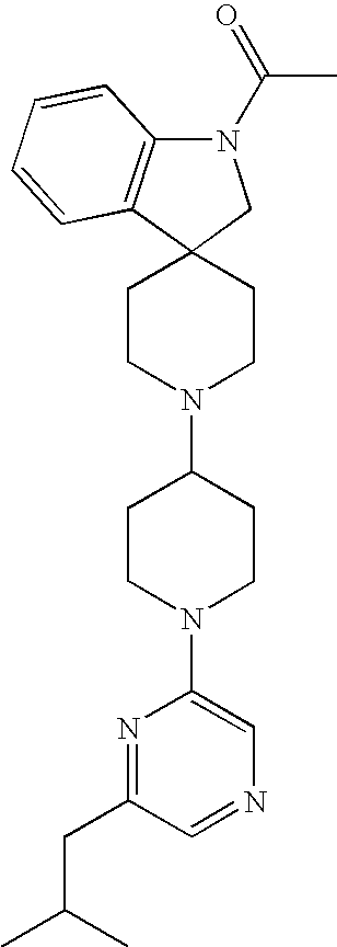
C1CN(C2CCN(C3=CN=CC(CC(C)C)=N3)CC2)CCC12CN(C(=O)C)C1=C2C=CC=C1
